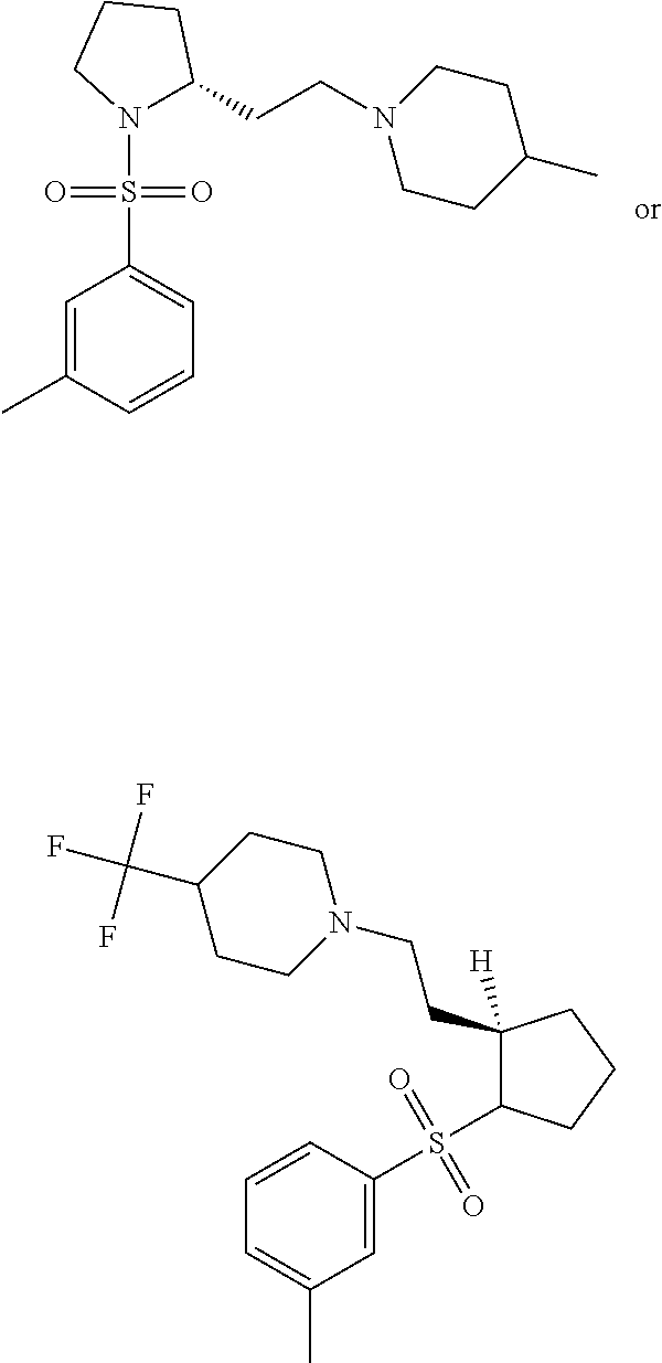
N1(S(C2=CC=CC(C)=C2)(=O)=O)C(CCN2CCC(C)CC2)CCC1.C1(C(F)(F)F)CCN(CCC2([H])C(S(C3=CC(C)=CC=C3)(=O)=O)CCC2)CC1
